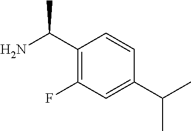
C1(C(N)C)=C(F)C=C(C(C)C)C=C1
